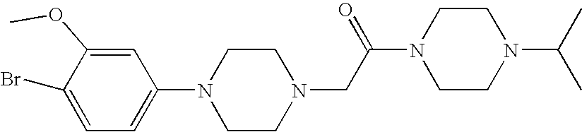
N1(C2=CC=C(Br)C(OC)=C2)CCN(CC(N2CCN(C(C)C)CC2)=O)CC1
